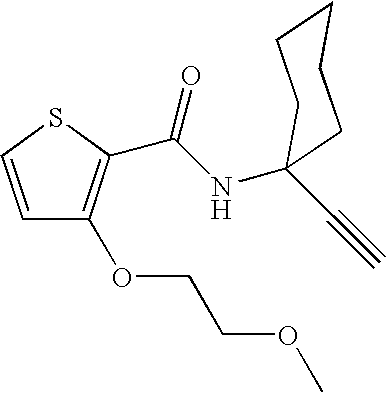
C1=CSC(C(NC2(C#C)CCCCC2)=O)=C1OCCOC
